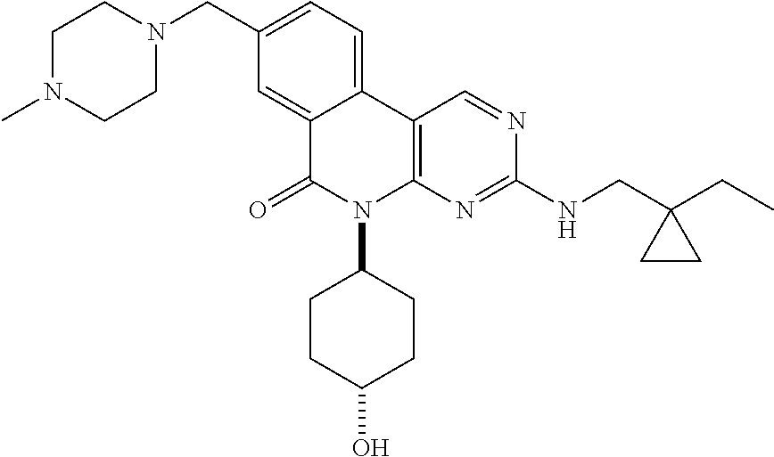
C12=CC=C(CN3CCN(C)CC3)C=C1C(=O)N(C1CCC(O)CC1)C1=C2C=NC(NCC2(CC)CC2)=N1
